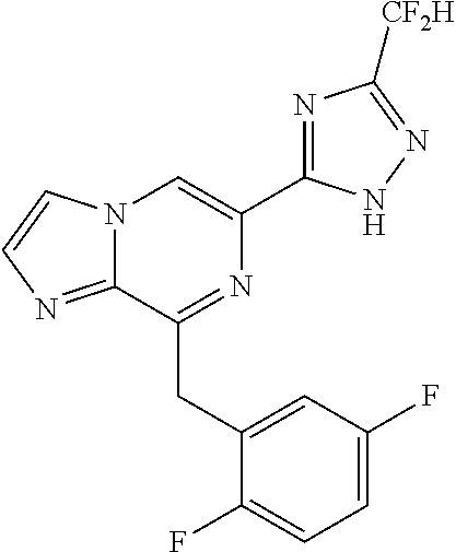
N12C(=NC=C1)C(CC1=CC(F)=CC=C1F)=NC(C1=NC([CF2H])=NN1)=C2
